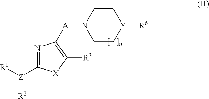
N1=C([Z]([R1])[R2])[X]C([R3])=C1[A]N1CC[Y]([R6])CC1
